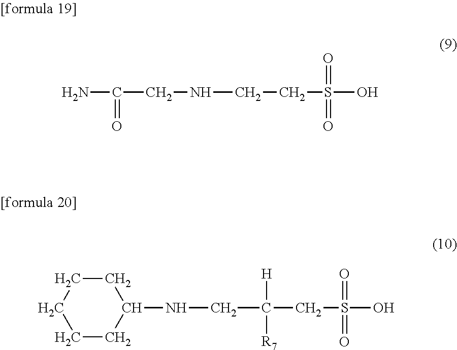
NC(=O)CNCCS(O)(=O)=O.C(S(O)(=O)=O)C([H])([R7])CNC1CCCCC1
